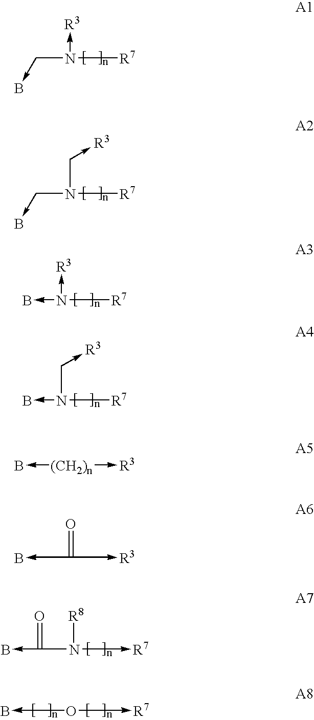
N(->[R3])(C->B)[R7].N(C->[R3])(C->B)[R7].N(->[R3])([R7])->B.N(C->[R3])([R7])->B.N([R8])(->[R7])C(->B)=O.[R7]-O->B.[(CH2)n](->B)->[R3].C(->B)(->[R3])=O
